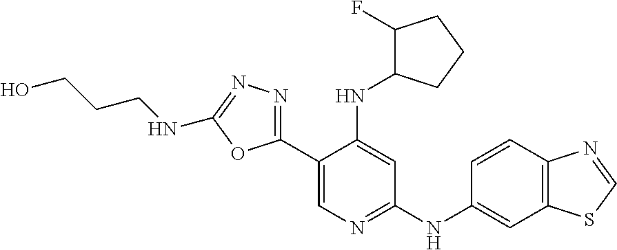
O1C(C2=CN=C(NC3=CC4=C(C=C3)N=CS4)C=C2NC2C(F)CCC2)=NN=C1NCCCO
